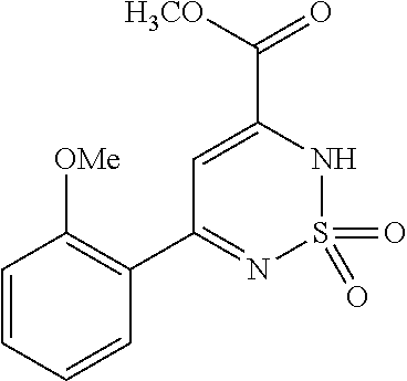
C1=C(C([H3CO])=O)NS(=O)(=O)N=C1C1=C([OMe])C=CC=C1
